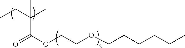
CCC(C)(C(OCCOCCCCCC)=O)C
